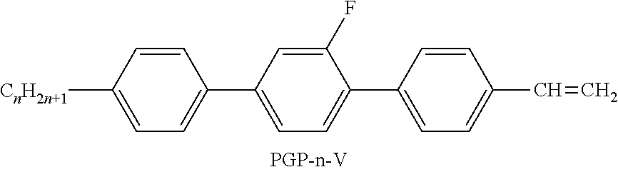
C1=CC(C2=CC=C(C3=CC=C(C=C)C=C3)C(F)=C2)=CC=C1[CnH2n+1]
